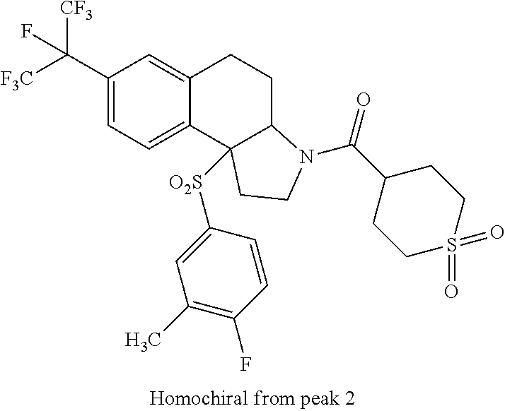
C(C1=CC=C2C(=C1)CCC1C2([O2S]C2=CC(C)=C(F)C=C2)CCN1C(=O)C1CCS(=O)(=O)CC1)([F3C])([CF3])F
